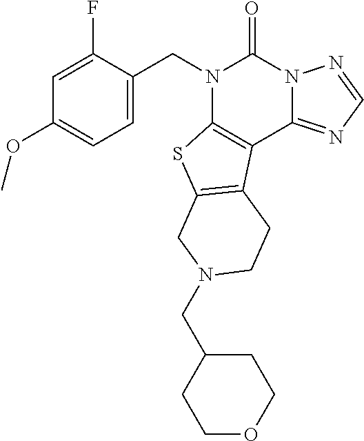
C1=C(CN2C3=C(C4=NC=NN4C2=O)C2=C(S3)CN(CC3CCOCC3)CC2)C(F)=CC(OC)=C1
